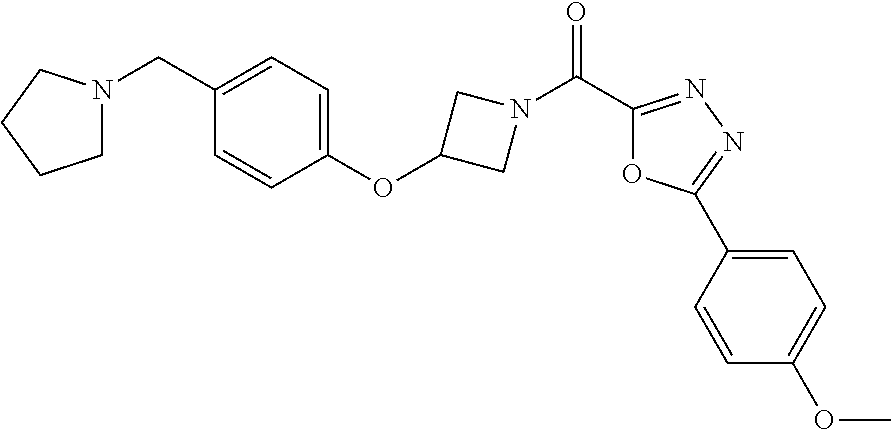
C1N(CC2=CC=C(OC3CN(C(=O)C4=NN=C(C5=CC=C(OC)C=C5)O4)C3)C=C2)CCC1
